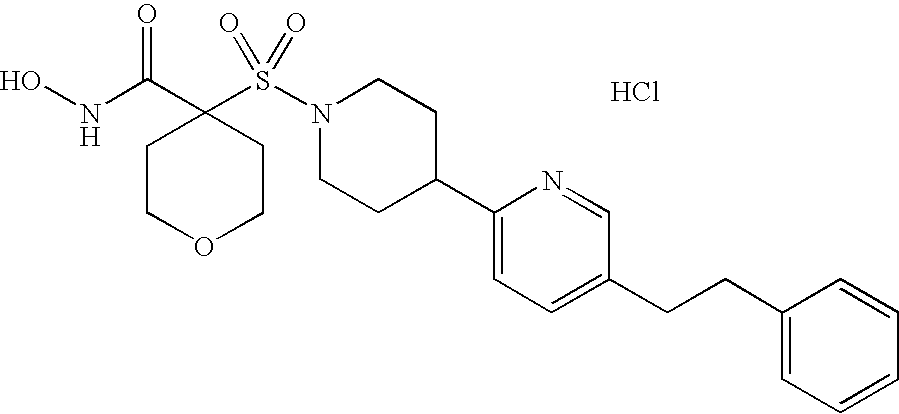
ONC(C1(S(N2CCC(C3=CC=C(CCC4=CC=CC=C4)C=N3)CC2)(=O)=O)CCOCC1)=O.Cl
